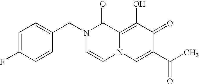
C1=C(F)C=CC(CN2C=CN3C(=C(O)C(=O)C(C(C)=O)=C3)C2=O)=C1
